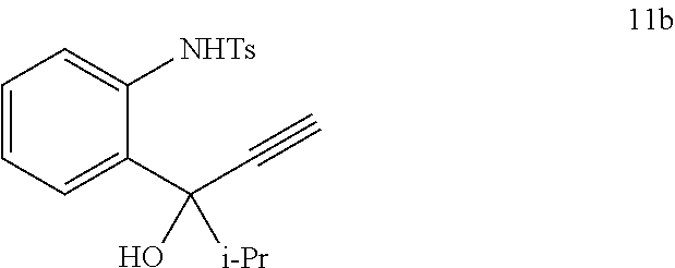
C1=CC=C(C(C#C)(O)[i-Pr])C([NHTs])=C1
